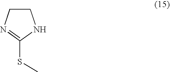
S(C1=NCCN1)C
